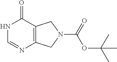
N1C=NC2=C(C1=O)CN(C(OC(C)(C)C)=O)C2
